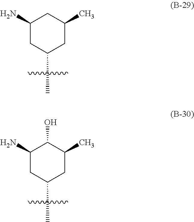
C1(C)CC(N)CC(C)C1.C1(C)CC(N)C(O)C(C)C1
